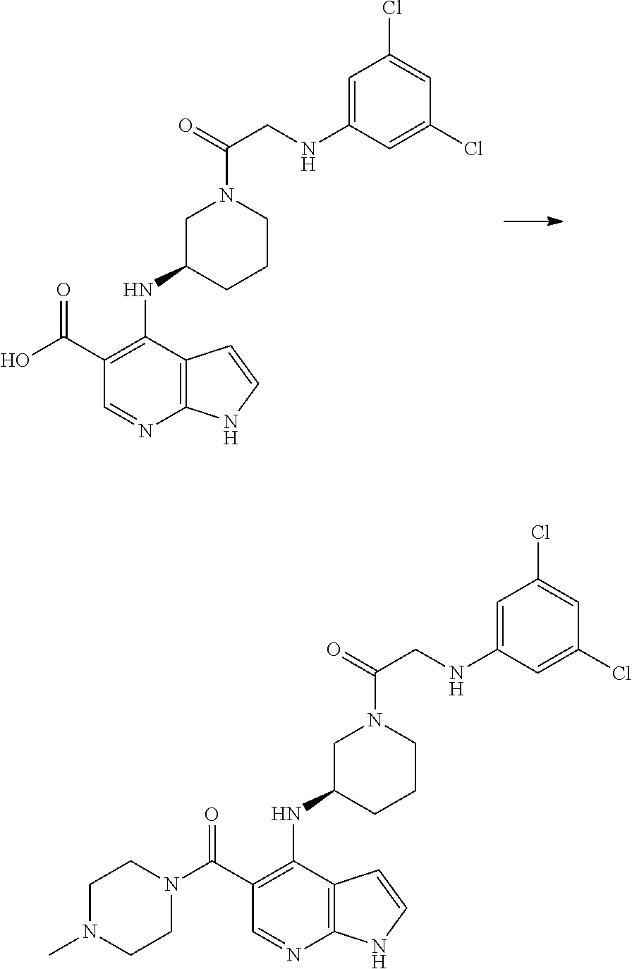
N(C1=C(C(O)=O)C=NC2=C1C=CN2)C1CN(C(CNC2=CC(Cl)=CC(Cl)=C2)=O)CCC1.N(C1=C(C(N2CCN(C)CC2)=O)C=NC2=C1C=CN2)C1CN(C(CNC2=CC(Cl)=CC(Cl)=C2)=O)CCC1
